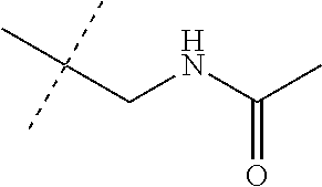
CC(CNC(C)=O)(C)C
